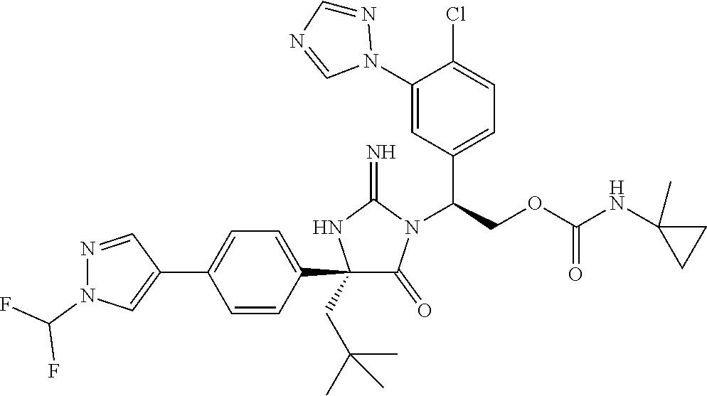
C1(C2=CC=C(C3=CN(C(F)F)N=C3)C=C2)(CC(C)(C)C)C(=O)N(C(COC(NC2(C)CC2)=O)C2=CC=C(Cl)C(N3N=CN=C3)=C2)C(=N)N1
